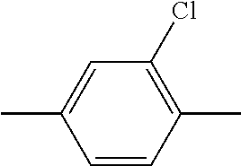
CC1=CC(Cl)=C(C)C=C1
